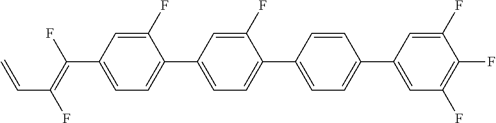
C(C1=CC=C(C2=CC=C(C3=CC=C(C4=CC(F)=C(F)C(F)=C4)C=C3)C(F)=C2)C(F)=C1)(=C(F)C=C)F
